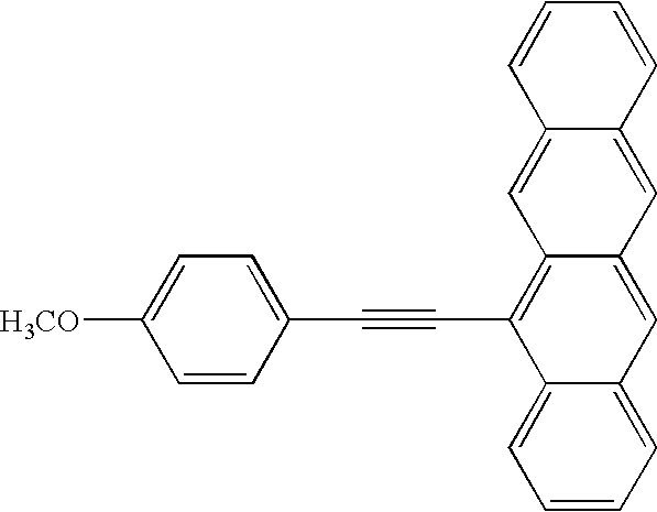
C1=C([H3CO])C=CC(C#CC2=C3C(=CC4=CC=CC=C24)C=C2C(=C3)C=CC=C2)=C1
